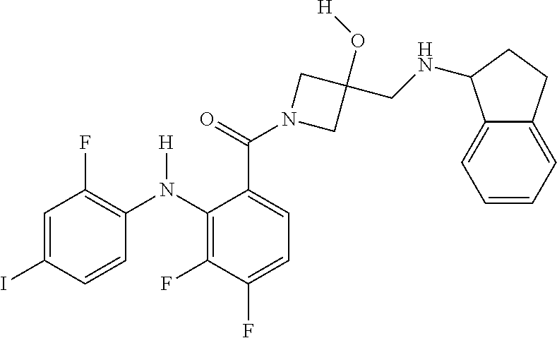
C1=C(C(N2CC(O[H])(CNC3C4=CC=CC=C4CC3)C2)=O)C(N(C2=C(F)C=C(I)C=C2)[H])=C(F)C(F)=C1
